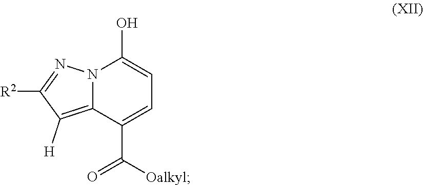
[Oalkyl]C(C1=CC=C(O)N2C1=C([H])C([R2])=N2)=O
